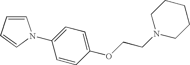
C1(OCCN2CCCCC2)=CC=C(N2C=CC=C2)C=C1
